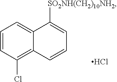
C1=CC(Cl)=C2C(=C1)C([SO2NH(CH2)10NH2])=CC=C2.Cl
